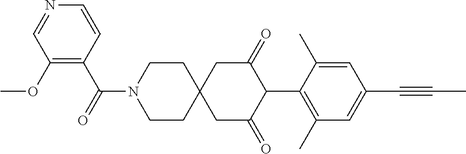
C1CN(C(=O)C2=C(OC)C=NC=C2)CCC12CC(=O)C(C1=C(C)C=C(C#CC)C=C1C)C(=O)C2
